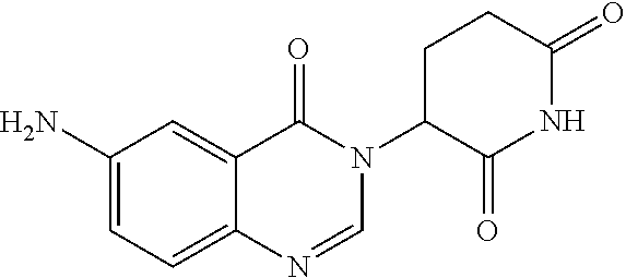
C1(=O)NC(=O)C(N2C=NC3=CC=C(N)C=C3C2=O)CC1
